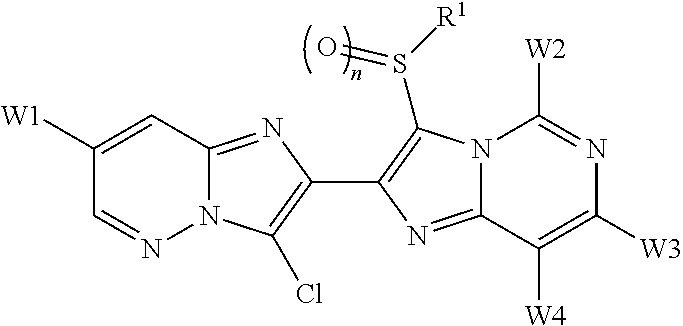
N12C(=NC(C3=C(S([R1])=O)N4C(=N3)C([W4])=C([W3])N=C4[W2])=C1Cl)C=C([W1])C=N2
